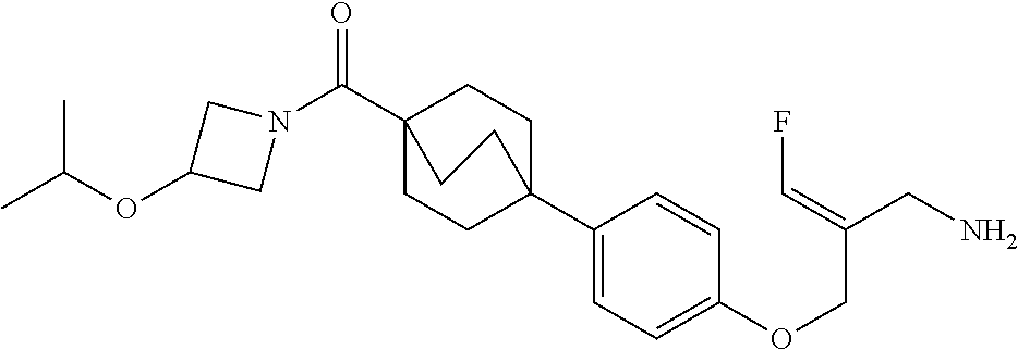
C1(C23CCC(C(N4CC(OC(C)C)C4)=O)(CC2)CC3)=CC=C(OCC(CN)=CF)C=C1
